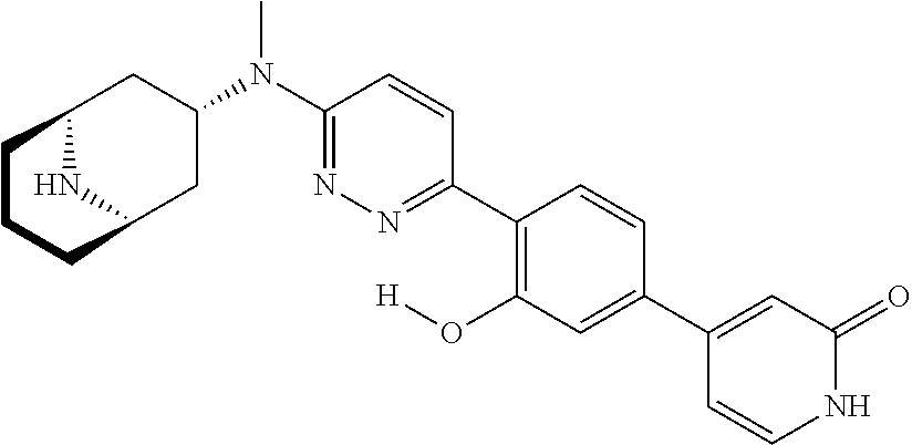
C12NC(CC(N(C3=NN=C(C4=C(O[H])C=C(C5=CC(=O)NC=C5)C=C4)C=C3)C)C1)CCC2
